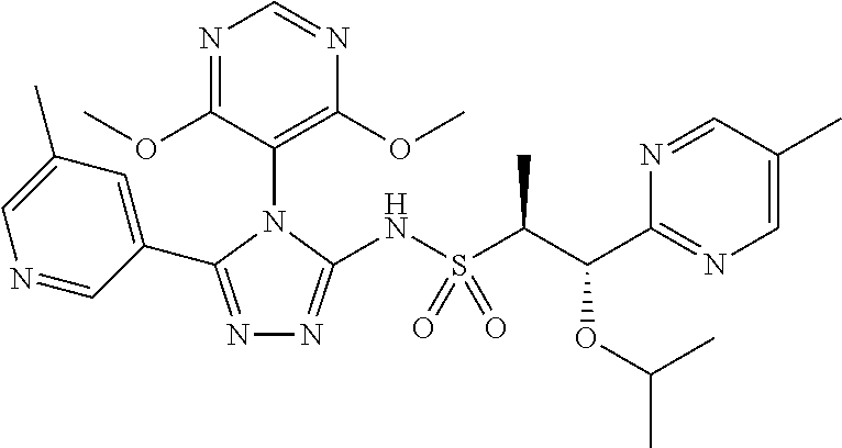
N1=C(C2=CC(C)=CN=C2)N(C2=C(OC)N=CN=C2OC)C(NS(C(C(C2=NC=C(C)C=N2)OC(C)C)C)(=O)=O)=N1
